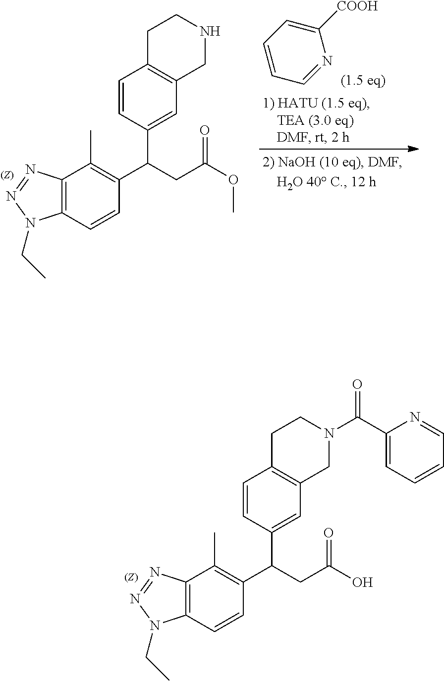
C1=CC=NC([COOH])=C1.C1=CC(C(CC(OC)=O)C2=C(C)C3=C(C=C2)N(CC)N=N3)=CC2=C1CCNC2.C1=CC(C(CC(O)=O)C2=C(C)C3=C(C=C2)N(CC)N=N3)=CC2=C1CCN(C(C1=CC=CC=N1)=O)C2
